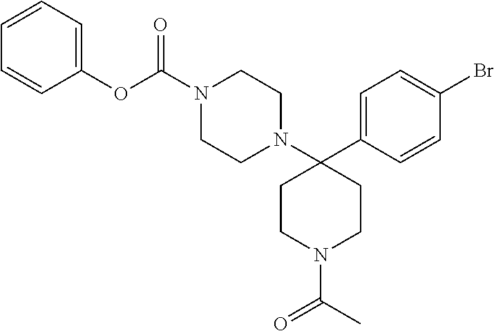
N1(C(=O)OC2=CC=CC=C2)CCN(C2(C3=CC=C(Br)C=C3)CCN(C(=O)C)CC2)CC1
